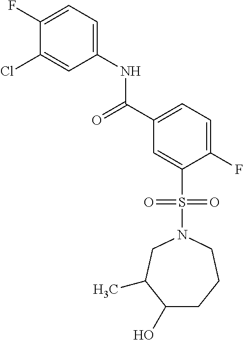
C(C1=CC=C(F)C(S(N2CCCC(O)C(C)C2)(=O)=O)=C1)(=O)NC1=CC=C(F)C(Cl)=C1
